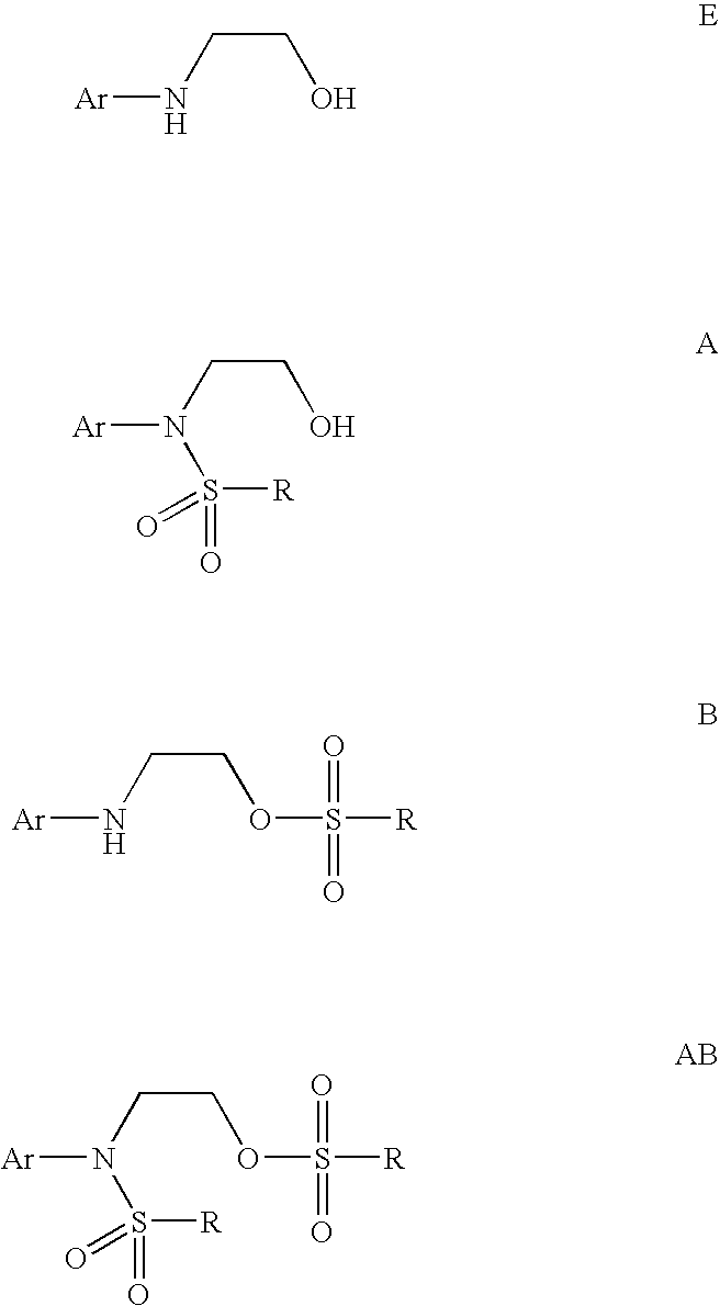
[Ar]NCCO.[Ar]N(CCO)S([R])(=O)=O.[Ar]NCCOS(=O)([R])=O.[Ar]N(CCOS([R])(=O)=O)S([R])(=O)=O
